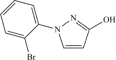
C1=CC(O)=NN1C1=CC=CC=C1Br
